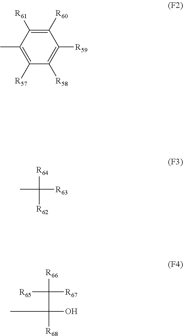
C1([R57])=C(C)C([R61])=C([R60])C([R59])=C1[R58].CC([R62])([R64])[R63].[R65]C([R66])([R67])C(O)([R68])C
